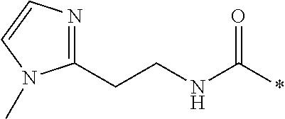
C1(CCNC(*)=O)=NC=CN1C
